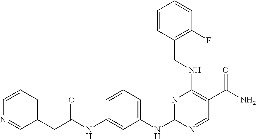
C1=CC=C(CC(=O)NC2=CC(NC3=NC(NCC4=C(F)C=CC=C4)=C(C(N)=O)C=N3)=CC=C2)C=N1
